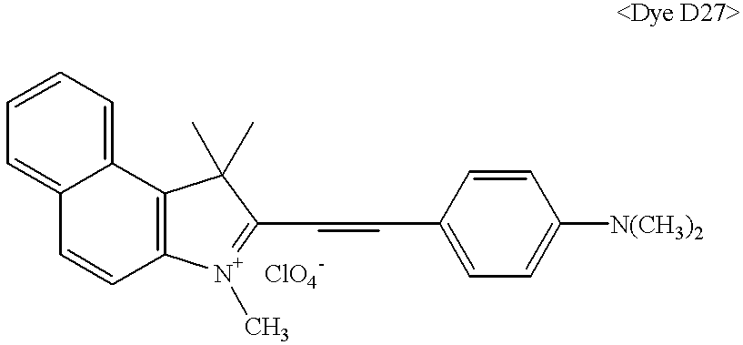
C12=CC=CC=C1C1=C(C=C2)[N+](C)=C(C=CC2=CC=C([N(CH3)2])C=C2)C1(C)C
